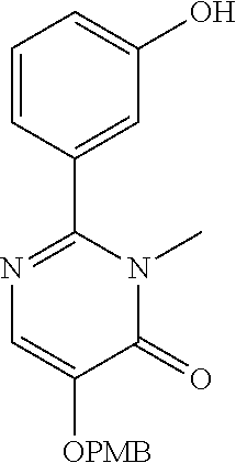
C1(C2=NC=C([OPMB])C(=O)N2C)=CC(O)=CC=C1
